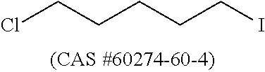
ClCCCCCI
